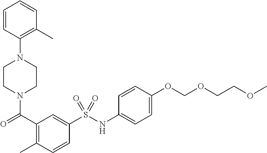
C1CN(C(=O)C2=C(C)C=CC(S(NC3=CC=C(OCOCCOC)C=C3)(=O)=O)=C2)CCN1C1=C(C)C=CC=C1
